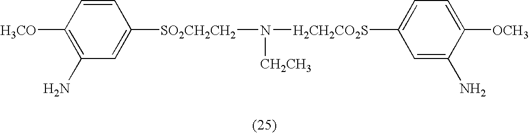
N([CH2CH3])([H2CH2CO2S]C1=CC=C([OCH3])C(N)=C1)[SO2CH2CH2]C1=CC(N)=C([H3CO])C=C1
